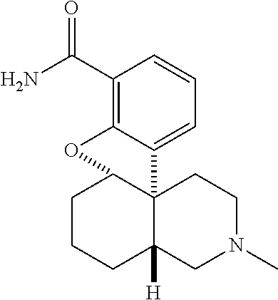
C123C([H])(CN(C)CC1)CCCC2OC1=C(C(N)=O)C=CC=C31
